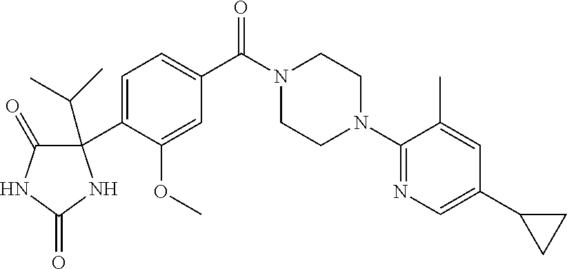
C1=C(C2(C(C)C)C(=O)NC(=O)N2)C(OC)=CC(C(N2CCN(C3=NC=C(C4CC4)C=C3C)CC2)=O)=C1
